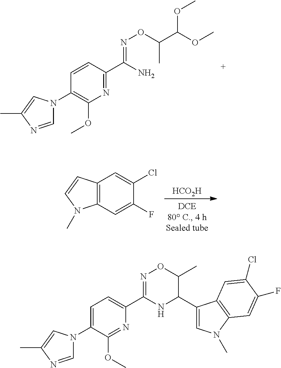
N1=C(C(N)=NOC(C(OC)OC)C)C=CC(N2C=NC(C)=C2)=C1OC.[HCO2H].C12=C(C=C(F)C(Cl)=C1)N(C)C=C2.N1=C(OC)C(N2C=NC(C)=C2)=CC=C1C1=NOC(C)C(C2=CN(C)C3=C2C=C(Cl)C(F)=C3)N1
